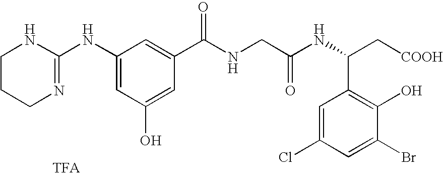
C1(NC2=NCCCN2)=CC(O)=CC(C(=O)NCC(NC(C2=C(O)C(Br)=CC(Cl)=C2)C[COOH])=O)=C1
